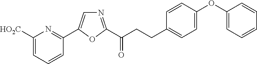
C1([HO2C])=CC=CC(C2=CN=C(C(CCC3=CC=C(OC4=CC=CC=C4)C=C3)=O)O2)=N1
